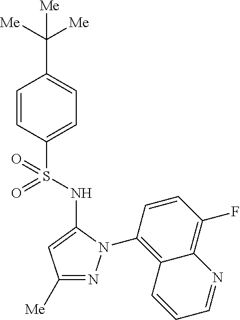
C1(C([Me])([Me])[Me])=CC=C(S(=O)(=O)NC2=CC([Me])=NN2C2=C3C(=C(F)C=C2)N=CC=C3)C=C1
